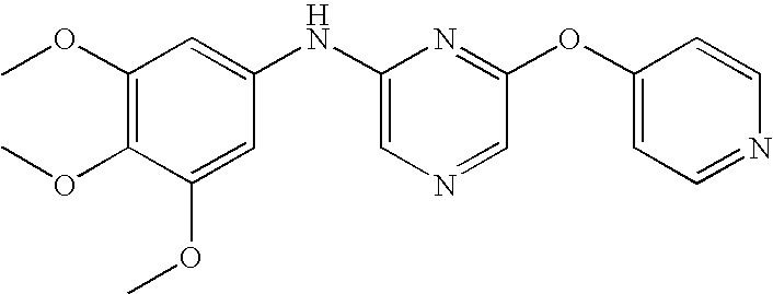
C1(OC)=C(OC)C(OC)=CC(NC2=CN=CC(OC3=CC=NC=C3)=N2)=C1
